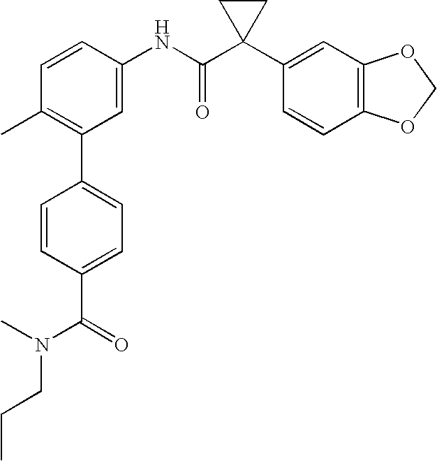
C1=CC(NC(C2(C3=CC4=C(C=C3)OCO4)CC2)=O)=CC(C2=CC=C(C(N(C)CCC)=O)C=C2)=C1C
